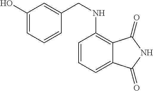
C1=CC=C2C(=C1NCC1=CC(O)=CC=C1)C(=O)NC2=O
